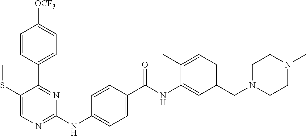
C1=CC(C2=NC(NC3=CC=C(C(NC4=CC(CN5CCN(C)CC5)=CC=C4C)=O)C=C3)=NC=C2SC)=CC=C1[OCF3]
